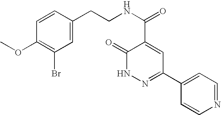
COC1=C(Br)C=C(CCNC(=O)C2=CC(C3=CC=NC=C3)=NNC2=O)C=C1
